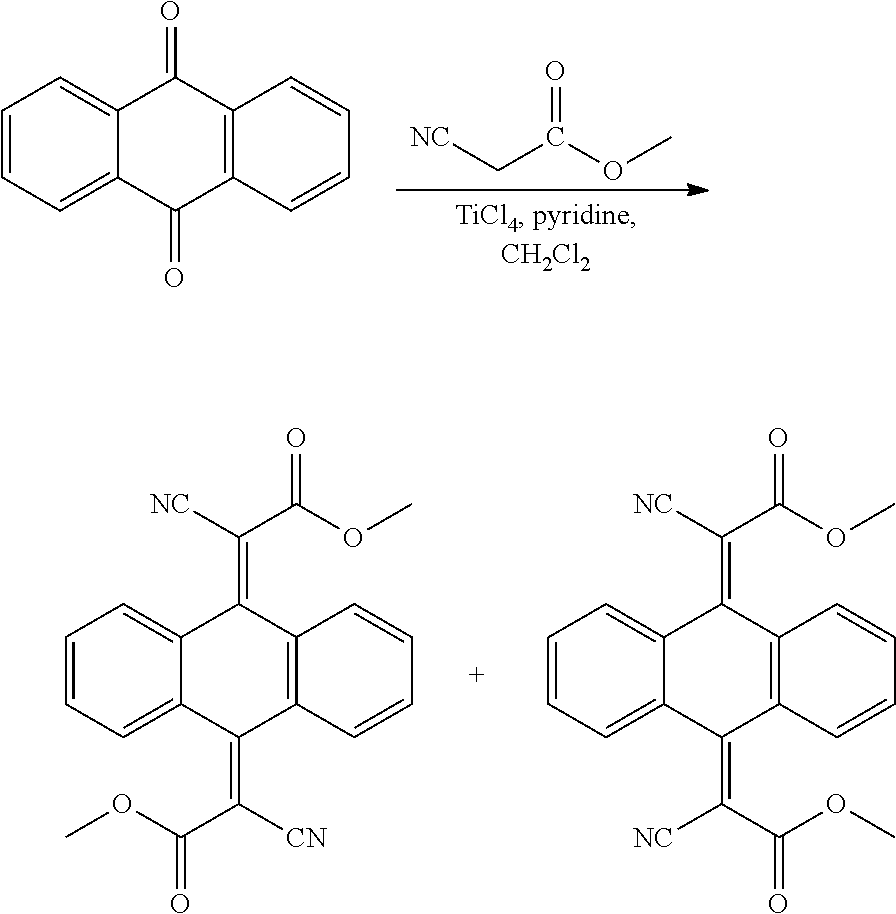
C1=CC=C2C(=C1)C(=O)C1=C(C2=O)C=CC=C1.[NC]CC(OC)=O.C1=CC=C2C(=C1)C(=C(C(OC)=O)[NC])C1=C(C2=C([CN])C(OC)=O)C=CC=C1.C1=CC=C2C(=C1)C(=C(C(OC)=O)[NC])C1=C(C2=C(C(OC)=O)[NC])C=CC=C1
